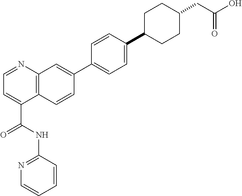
C1=CC(NC(C2=CC=NC3=C2C=CC(C2=CC=C(C4CCC(CC(=O)O)CC4)C=C2)=C3)=O)=NC=C1
